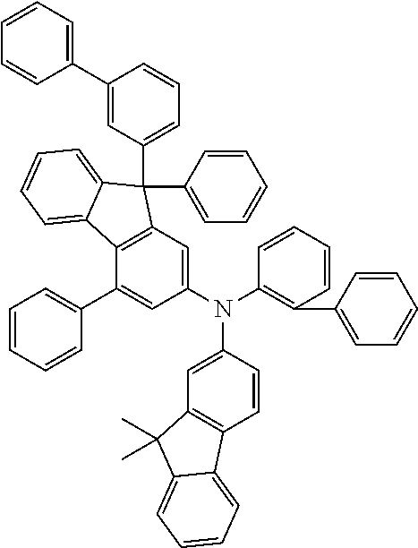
N(C1=C(C2=CC=CC=C2)C=CC=C1)(C1=CC2=C(C(C3=CC=CC=C3)=C1)C1=CC=CC=C1C2(C1=CC=CC=C1)C1=CC=CC(C2=CC=CC=C2)=C1)C1=CC2=C(C=C1)C1=CC=CC=C1C2(C)C
